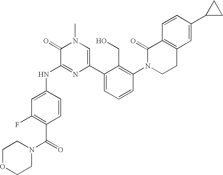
N(C1=NC(C2=CC=CC(N3CCC4=C(C3=O)C=CC(C3CC3)=C4)=C2CO)=CN(C)C1=O)C1=CC(F)=C(C(N2CCOCC2)=O)C=C1
